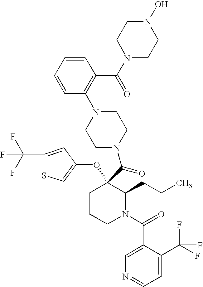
C1CCN(C(=O)C2=CN=CC=C2C(F)(F)F)C(CCC)C1(C(=O)N1CCN(C2=C(C(N3CCN(O)CC3)=O)C=CC=C2)CC1)OC1=CSC(C(F)(F)F)=C1
